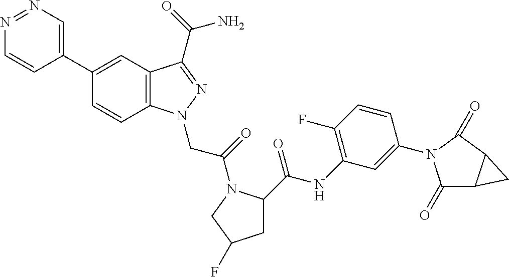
N1=NC=C(C2=CC3=C(C=C2)N(CC(=O)N2C(C(NC4=C(F)C=CC(N5C(=O)C6C(C5=O)C6)=C4)=O)CC(F)C2)N=C3C(=O)N)C=C1
